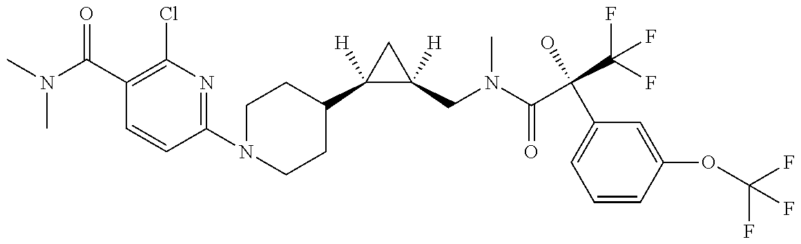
CN(C)C(=O)C1=C(Cl)N=C(N2CCC(C3([H])C([H])(CN(C)C(=O)C(C4=CC=CC(OC(F)(F)F)=C4)(O)C(F)(F)F)C3)CC2)C=C1
